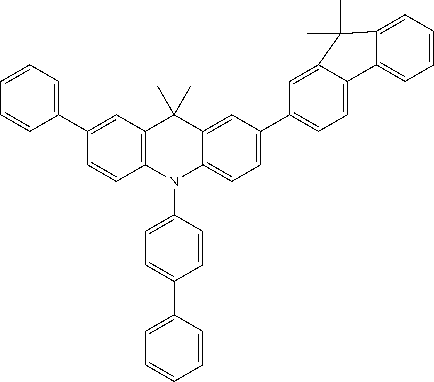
C1(C2=CC=CC=C2)=CC2=C(C=C1)N(C1=CC=C(C3=CC=CC=C3)C=C1)C1=CC=C(C3=CC=C4C(=C3)C(C)(C)C3=CC=CC=C43)C=C1C2(C)C
